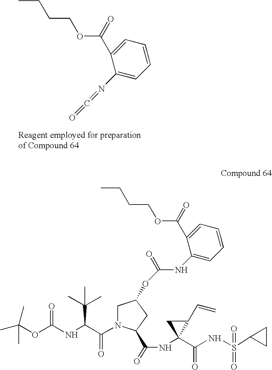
C(=O)=NC1=CC=CC=C1C(OCCCC)=O.CC(OC(NC(C(N1CC(OC(=O)NC2=CC=CC=C2C(OCCCC)=O)CC1C(=O)NC1(C(=O)NS(=O)(C2CC2)=O)C(C=C)C1)=O)C(C)(C)C)=O)(C)C
